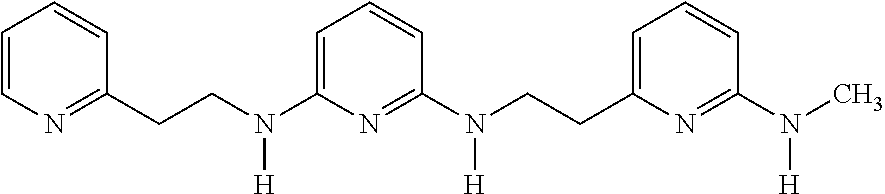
C1=CN=C(CCN(C2=CC=CC(N(CCC3=CC=CC(N(C)[H])=N3)[H])=N2)[H])C=C1
